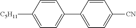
C1=C([C5H11])C=CC(C2=CC=C([CN])C=C2)=C1
